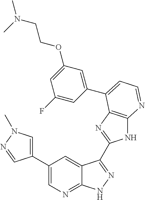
C1(C2=CN(C)N=C2)=CN=C2C(=C1)C(C1=NC3=C(N1)N=CC=C3C1=CC(OCCN(C)C)=CC(F)=C1)=NN2
